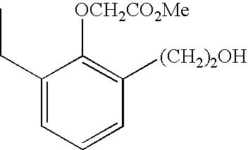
C1(CC)=CC=CC([(CH2)2OH])=C1[OCH2CO2Me]
